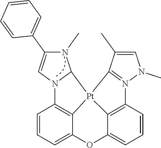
C1=CC2=C3C(=C1)OC1=CC=CC4=C1[Pt]3(C1N4C=C(C3=CC=CC=C3)N1C)C1=N2N(C)C=C1C
